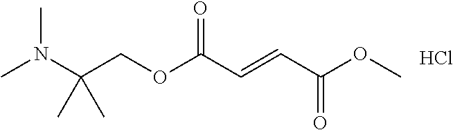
N(C(COC(C=CC(OC)=O)=O)(C)C)(C)C.Cl
